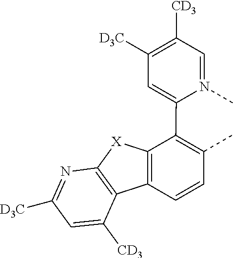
C1=N(C)C(C2=C(C)C=CC3=C2[X]C2=C3C([CD3])=CC([D3C])=N2)=CC([D3C])=C1[CD3]
